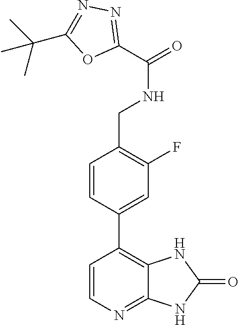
C1(C2=C3C(=NC=C2)NC(=O)N3)=CC(F)=C(CNC(=O)C2=NN=C(C(C)(C)C)O2)C=C1
